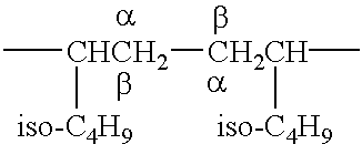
C[CHCH2]([CH2CH]([iso-C4H9])C)[iso-C4H9]
